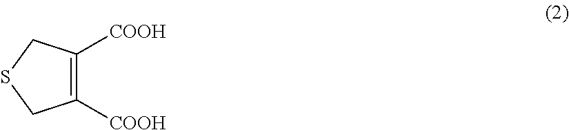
C1([COOH])=C([COOH])CSC1
